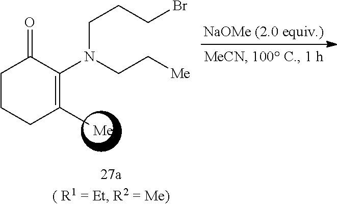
C1CCC(C)=C(N(CC[Me])CCCBr)C1=O
